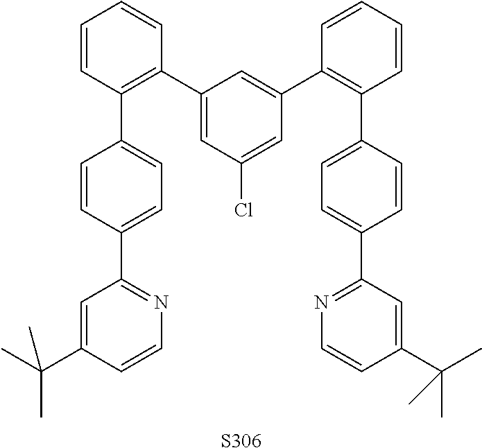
C1=C(C(C)(C)C)C=CN=C1C1=CC=C(C2=C(C3=CC(Cl)=CC(C4=C(C5=CC=C(C6=NC=CC(C(C)(C)C)=C6)C=C5)C=CC=C4)=C3)C=CC=C2)C=C1.[S306]
